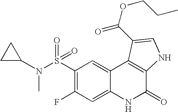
C1(S(=O)(=O)N(C2CC2)C)=C(F)C=C2C(=C1)C1=C(C(=O)N2)NC=C1C(=O)OCCC
